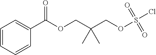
C1=CC=CC(C(OCC(COS(Cl)(=O)=O)(C)C)=O)=C1
